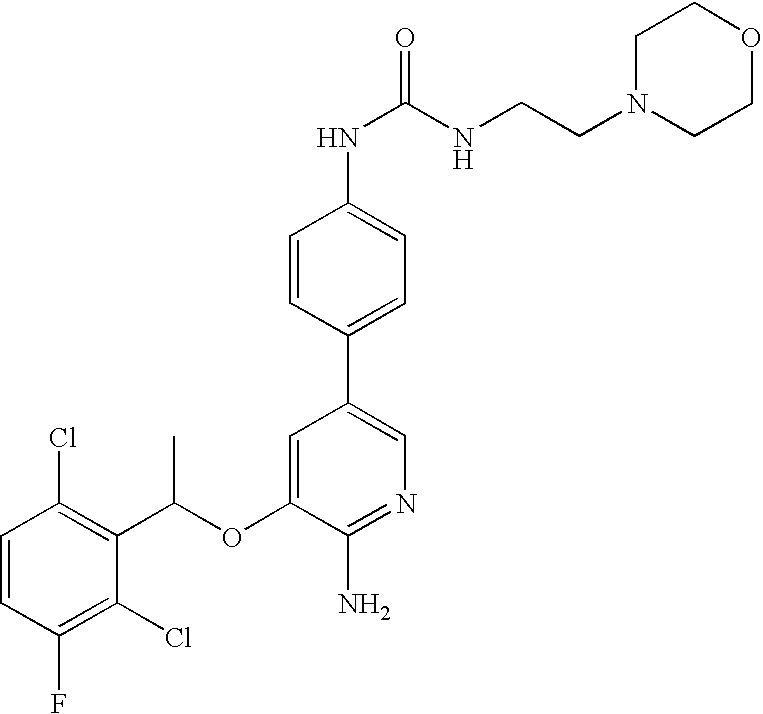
C1=CC(Cl)=C(C(OC2=CC(C3=CC=C(NC(=O)NCCN4CCOCC4)C=C3)=CN=C2N)C)C(Cl)=C1F
